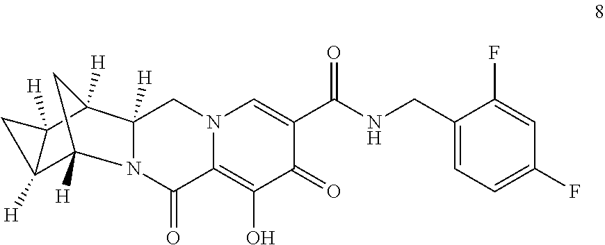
N12C(=O)C3=C(O)C(=O)C(C(NCC4=CC=C(F)C=C4F)=O)=CN3CC1([H])C1([H])C3([H])C([H])(C2([H])C1)C3
